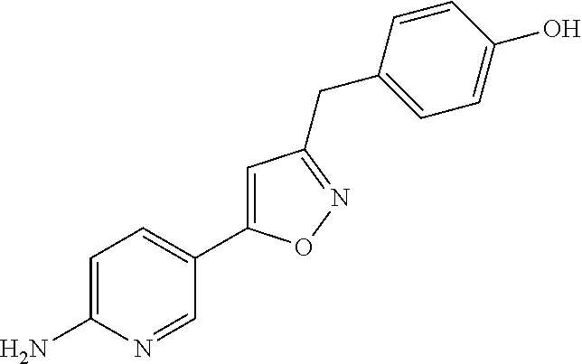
C1=C(N)N=CC(C2=CC(CC3=CC=C(O)C=C3)=NO2)=C1
